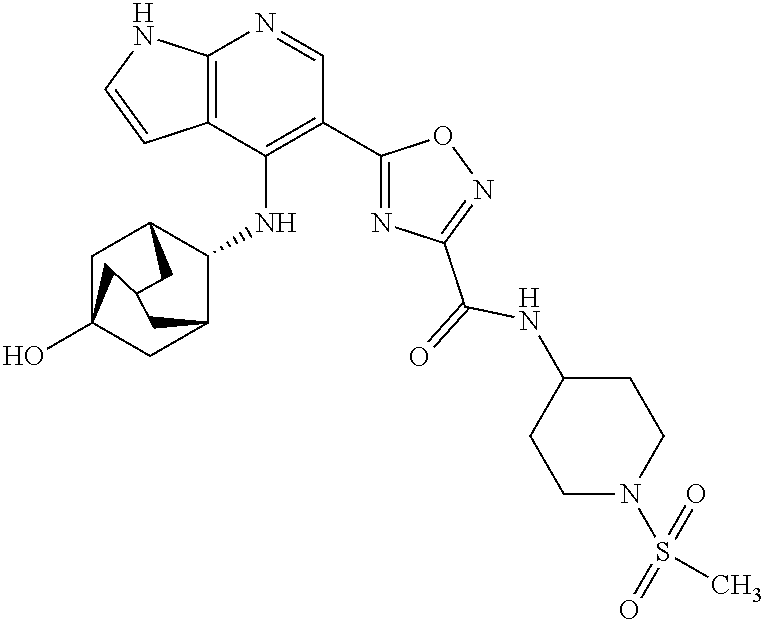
C12=C(C(NC3C4CC5(O)CC3CC(C4)C5)=C(C3=NC(C(=O)NC4CCN(S(=O)(=O)C)CC4)=NO3)C=N1)C=CN2
